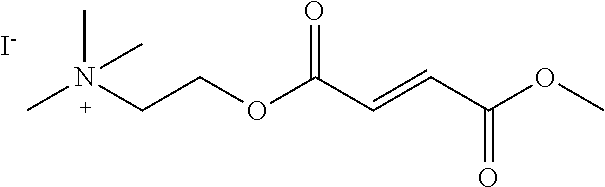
COC(C=CC(OCCN(C)(C)C)=O)=O.[I-]
